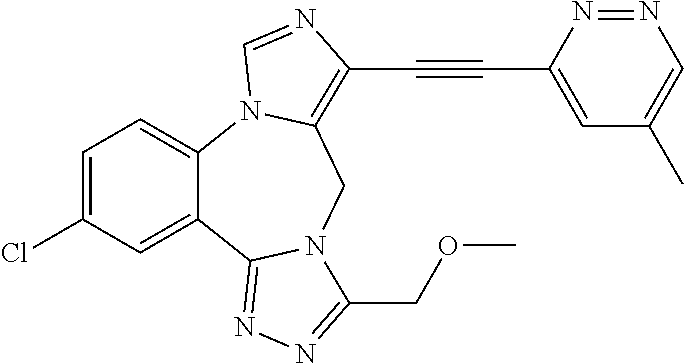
C1=C(Cl)C=C2C(=C1)N1C(=C(C#CC3=CC(C)=CN=N3)N=C1)CN1C2=NN=C1COC
